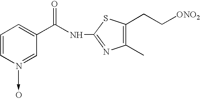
N(C1=NC(C)=C(CC[ONO2])S1)C(C1=CC=CN=C1)=O.O
